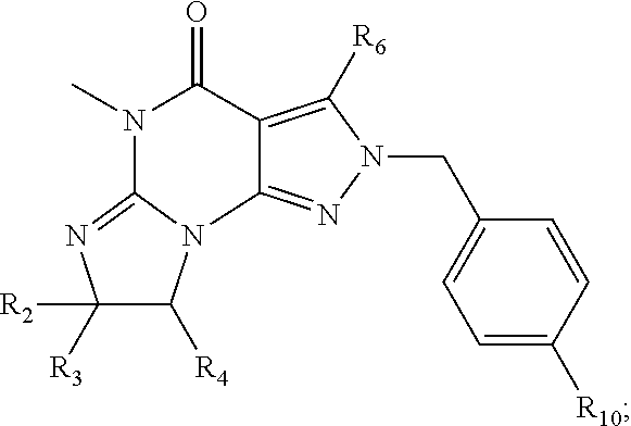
C1([R2])([R3])C([R4])N2C(=N1)N(C)C(=O)C1=C([R6])N(CC3=CC=C([R10])C=C3)N=C21
